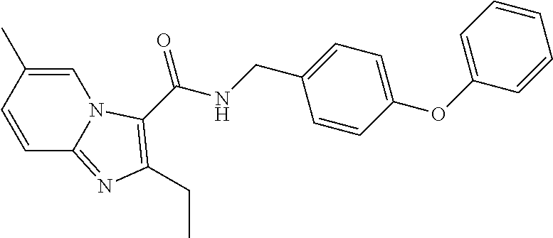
C1=C(C)C=CC2=NC(CC)=C(C(NCC3=CC=C(OC4=CC=CC=C4)C=C3)=O)N12
